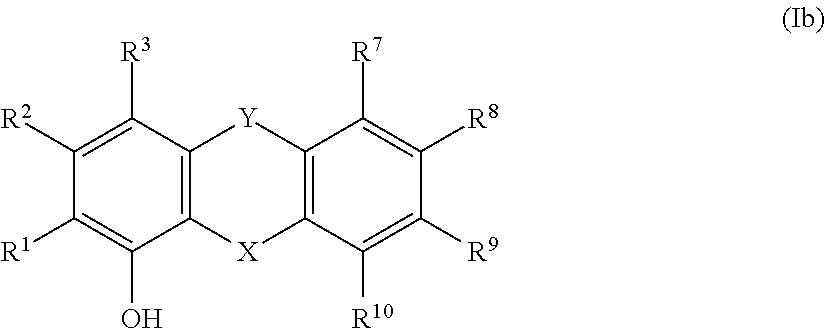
C12=C(C([R3])=C([R2])C([R1])=C1O)[Y]C1=C(C([R10])=C([R9])C([R8])=C1[R7])[X]2
